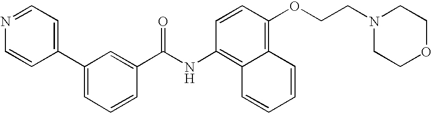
N1=CC=C(C2=CC=CC(C(NC3=C4C=CC=CC4=C(OCCN4CCOCC4)C=C3)=O)=C2)C=C1
